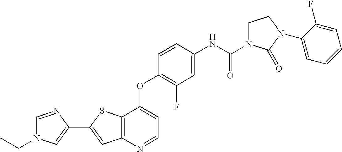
C12=C(SC(C3=CN(CC)C=N3)=C1)C(OC1=C(F)C=C(NC(=O)N3CCN(C4=CC=CC=C4F)C3=O)C=C1)=CC=N2
